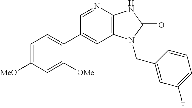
C1(C2=CC=C([MeO])C=C2[OMe])=CC2=C(N=C1)NC(=O)N2CC1=CC(F)=CC=C1
